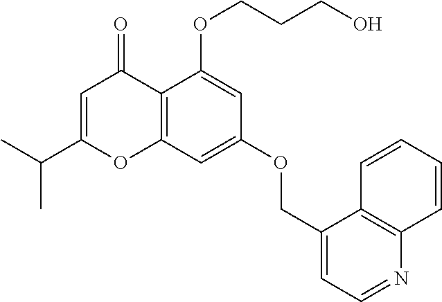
C1=C(C(C)C)OC2=C(C1=O)C(OCCCO)=CC(OCC1=CC=NC3=C1C=CC=C3)=C2
